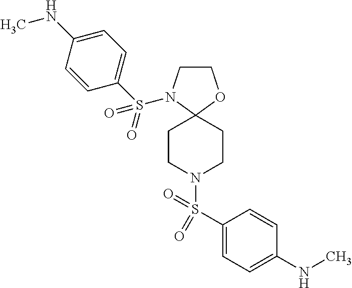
C1CN(S(C2=CC=C(NC)C=C2)(=O)=O)C2(O1)CCN(S(C1=CC=C(NC)C=C1)(=O)=O)CC2
